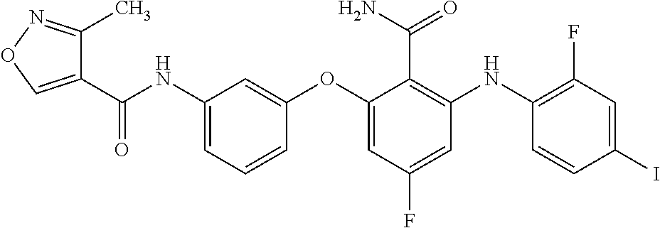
C1(C(NC2=CC=CC(OC3=CC(F)=CC(NC4=C(F)C=C(I)C=C4)=C3C(N)=O)=C2)=O)=CON=C1C
